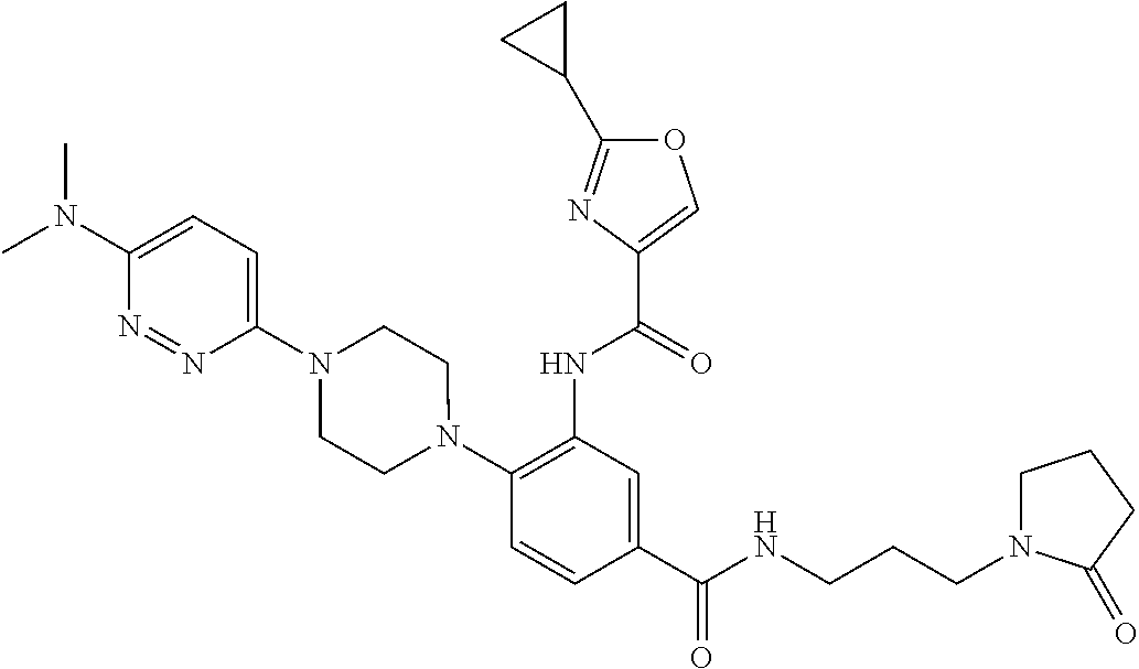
C1(NC(=O)C2=COC(C3CC3)=N2)=C(N2CCN(C3=CC=C(N(C)C)N=N3)CC2)C=CC(C(=O)NCCCN2CCCC2=O)=C1
